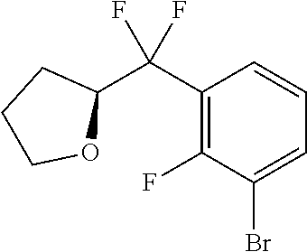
C1(C(C2CCCO2)(F)F)=C(F)C(Br)=CC=C1
